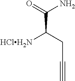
C(C([HClH2N])C(=O)N)C#C
